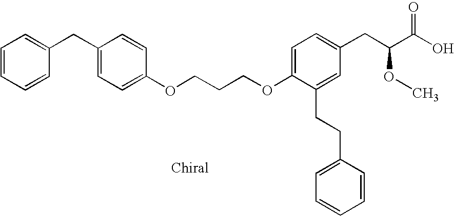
O(C1=CC=C(CC(C(O)=O)OC)C=C1CCC1=CC=CC=C1)CCCOC1=CC=C(CC2=CC=CC=C2)C=C1
